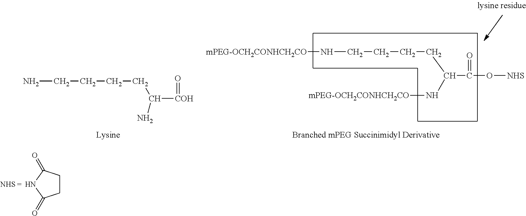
C1CC(=O)NC1=O.NCCCCC(N)[COH]=O.N(CCCCC(C(O[NHS])=O)N[mPEG-OCH2CONHCH2CO])[mPEG-OCH2CONHCH2CO]
